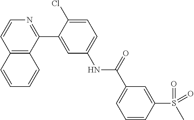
C12=C(C(C3=CC(NC(C4=CC=CC(S(=O)(C)=O)=C4)=O)=CC=C3Cl)=NC=C1)C=CC=C2
